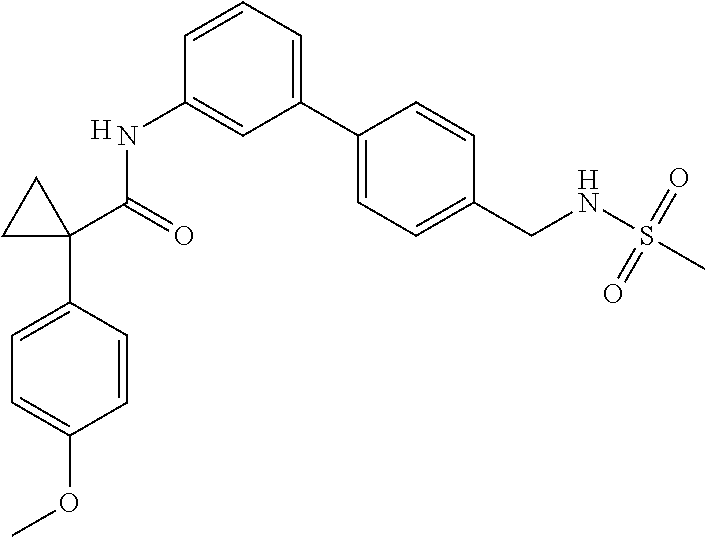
C1(C2=CC=C(CNS(C)(=O)=O)C=C2)=CC=CC(NC(C2(C3=CC=C(OC)C=C3)CC2)=O)=C1.[H]
